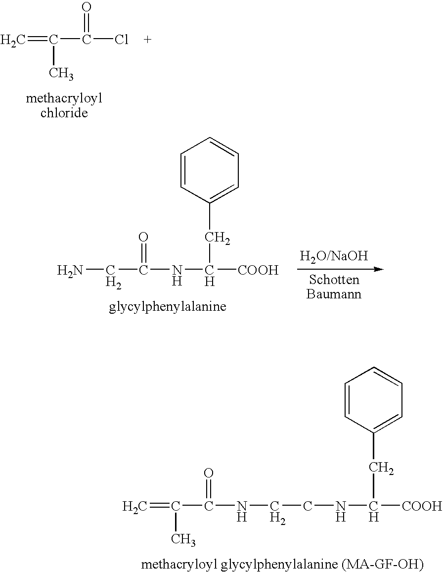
C=C(C(=O)Cl)C.NCC(NC([COOH])CC1=CC=CC=C1)=O.C=C(C(NCCNC(CC1=CC=CC=C1)[COOH])=O)C
